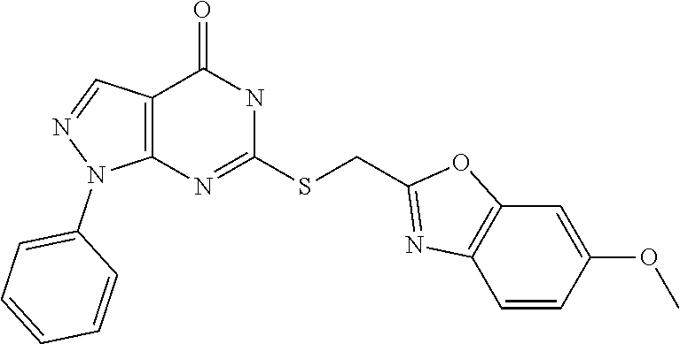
N1=C(SCC2=NC3=C(O2)C=C(OC)C=C3)NC(=O)C2=C1N(C1=CC=CC=C1)N=C2
